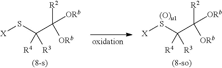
C(C([R2])([ORb])[ORb])(S[X])([R4])[R3].C(C([R2])([ORb])[ORb])([(O)u1S][X])([R4])[R3]
